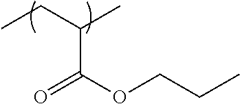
CCC(C)C(OCCC)=O
